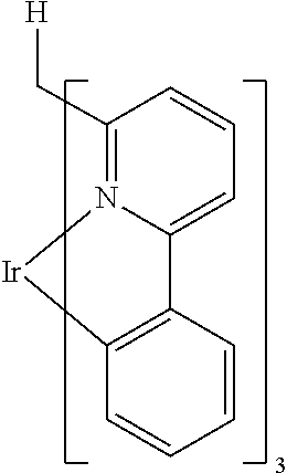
C1=C2N(=C(C[H])C=C1)[Ir]C1=C2C=CC=C1
